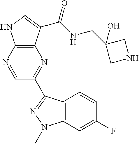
C12=C(N=CC(C3=NN(C)C4=C3C=CC(F)=C4)=N1)NC=C2C(NCC1(O)CNC1)=O
